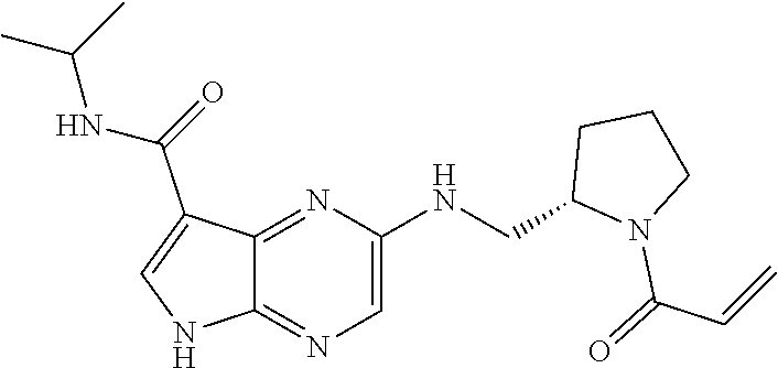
C(C=C)(=O)N1C(CNC2=CN=C3C(=N2)C(C(NC(C)C)=O)=CN3)CCC1
